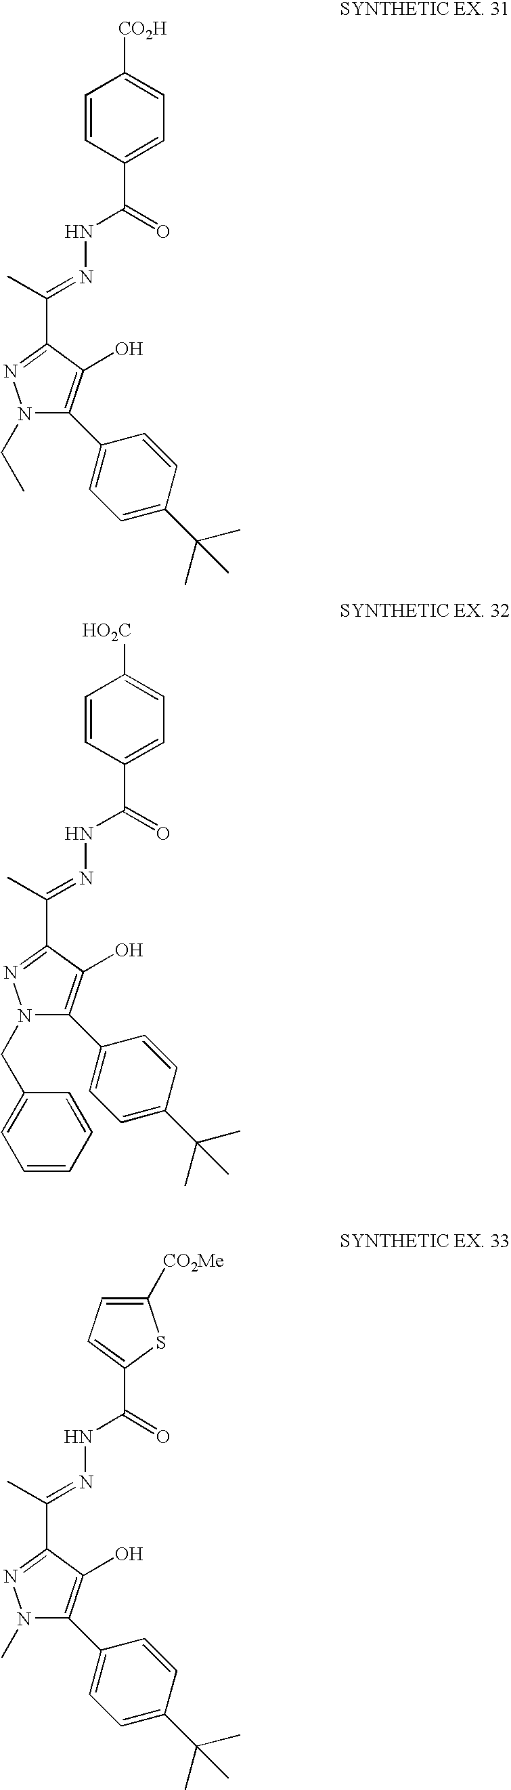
[CO2H]C1=CC=C(C(NN=C(C)C2=NN(CC)C(C3=CC=C(C(C)(C)C)C=C3)=C2O)=O)C=C1.[HO2C]C1=CC=C(C(NN=C(C)C2=NN(CC3=CC=CC=C3)C(C3=CC=C(C(C)(C)C)C=C3)=C2O)=O)C=C1.C1([CO2Me])=CC=C(C(NN=C(C)C2=NN(C)C(C3=CC=C(C(C)(C)C)C=C3)=C2O)=O)S1
